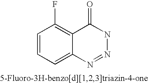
C1=CC=C2C(=C1F)C(=O)NN=N2
